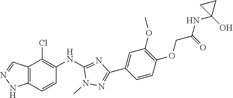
C12=C(C=CC(NC3=NC(C4=CC(OC)=C(OCC(NC5(O)CC5)=O)C=C4)=NN3C)=C1Cl)NN=C2
